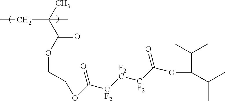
CC(C(OCCOC([CF2][F2C][CF2]C(OC(C(C)C)C(C)C)=O)=O)=O)(CC)C
